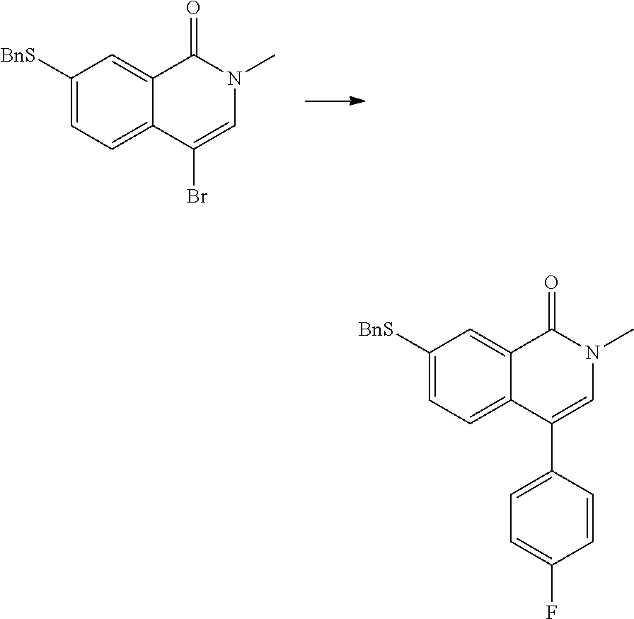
C1([BnS])=CC=C2C(=C1)C(=O)N(C)C=C2Br.C1([BnS])=CC=C2C(=C1)C(=O)N(C)C=C2C1=CC=C(F)C=C1
